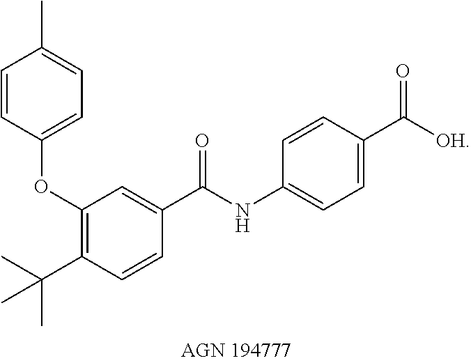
C1=CC(OC2=C(C(C)(C)C)C=CC(C(NC3=CC=C(C([OH])=O)C=C3)=O)=C2)=CC=C1C
